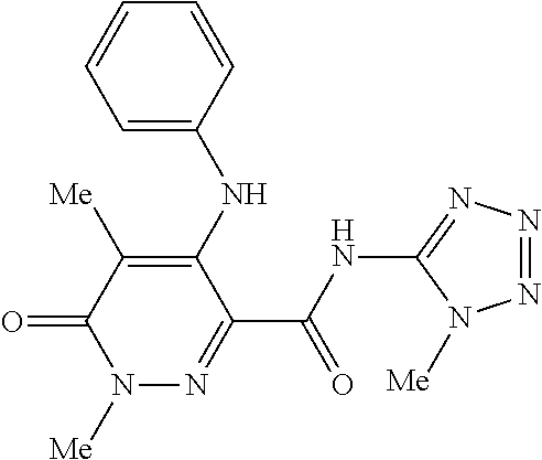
N1([Me])N=C(C(NC2=NN=NN2[Me])=O)C(NC2=CC=CC=C2)=C([Me])C1=O
